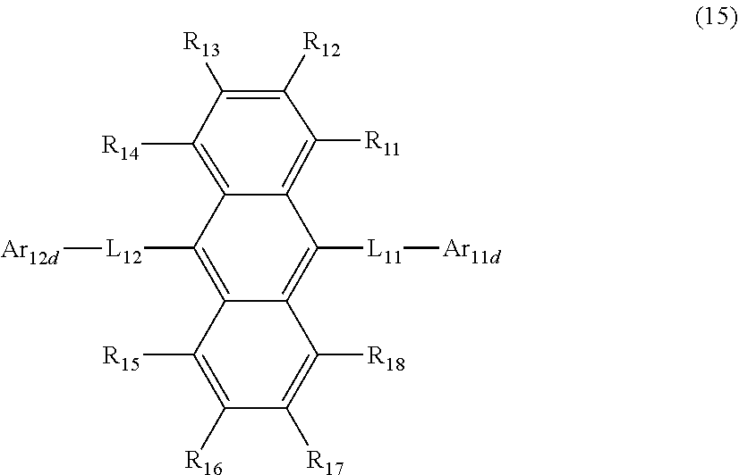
C1([R11])=C2C(=C([R14])C([R13])=C1[R12])C([L12][Ar12d])=C1C(=C2[L11][Ar11d])C([R18])=C([R17])C([R16])=C1[R15]
